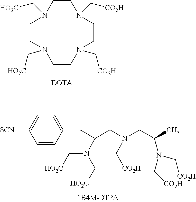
N1(C[HO2C])CCN(C[CO2H])CCN(C[CO2H])CCN(C[HO2C])CC1.[DOTA].[SCN]C1=CC=C(CC(CN(CC(C)N(C[CO2H])C[CO2H])C[CO2H])N(C[HO2C])C[HO2C])C=C1
